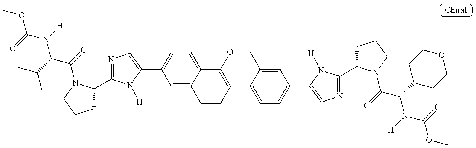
COC(=O)N([H])C(C(C)C)C(=O)N1C(C2=NC=C(C3=CC=C4C(=C3)C=CC3=C4OCC4=CC(C5=CN=C(C6CCCN6C(C(N(C(OC)=O)[H])C6CCOCC6)=O)N5[H])=CC=C34)N2[H])CCC1
